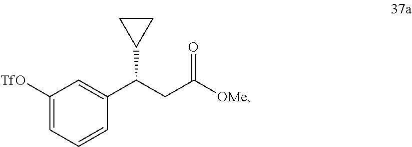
C1([TfO])=CC=CC(C(CC([OMe])=O)C2CC2)=C1
